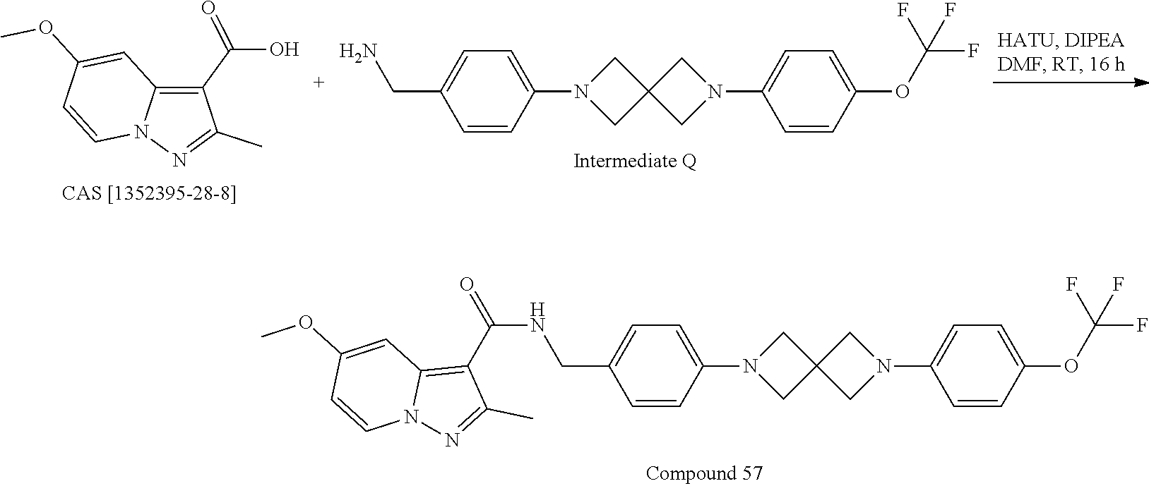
C1(C(O)=O)=C2N(N=C1C)C=CC(OC)=C2.C1=C(CN)C=CC(N2CC3(C2)CN(C2=CC=C(OC(F)(F)F)C=C2)C3)=C1.C1=C(CNC(=O)C2=C3N(N=C2C)C=CC(OC)=C3)C=CC(N2CC3(C2)CN(C2=CC=C(OC(F)(F)F)C=C2)C3)=C1
